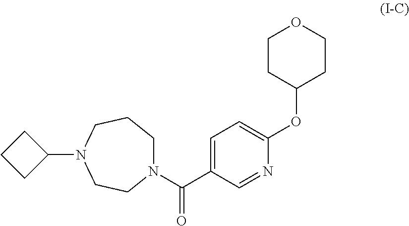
N1(C(C2=CC=C(OC3CCOCC3)N=C2)=O)CCCN(C2CCC2)CC1
